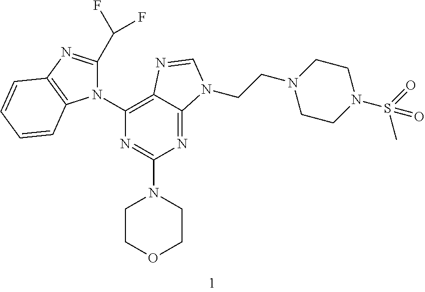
N1=C2C(=C(N3C(C(F)F)=NC4=C3C=CC=C4)N=C1N1CCOCC1)N=CN2CCN1CCN(S(=O)(C)=O)CC1
